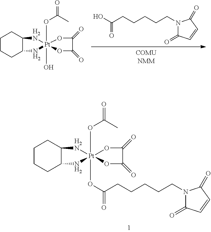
C(CCCCCN1C(=O)C=CC1=O)(=O)O[Pt]12(OC(C)=O)(OC(=O)C(=O)O1)[H2N]C1C(CCCC1)N2.C1CCC2C(C1)[H2N][Pt]1(O)(OC(C)=O)(N2)OC(=O)C(=O)O1.C(CCCCN1C(=O)C=CC1=O)C(O)=O
